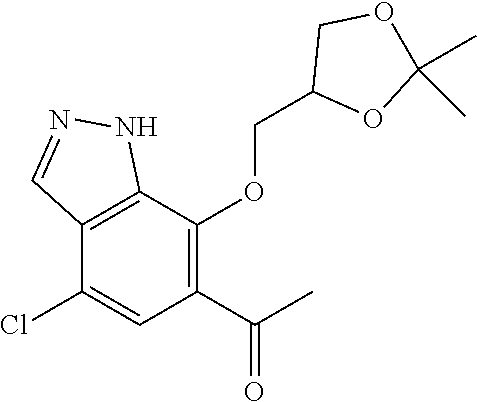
C12=C(C(OCC3OC(C)(C)OC3)=C(C(C)=O)C=C1Cl)NN=C2
